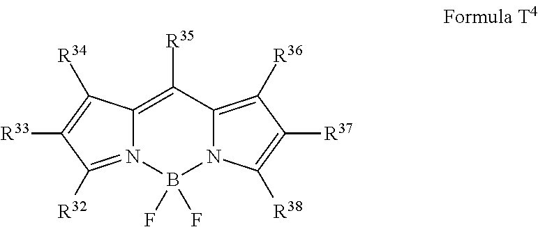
N12=C([R32])C([R33])=C([R34])C1=C([R35])C1=C([R36])C([R37])=C([R38])N1B2(F)F
